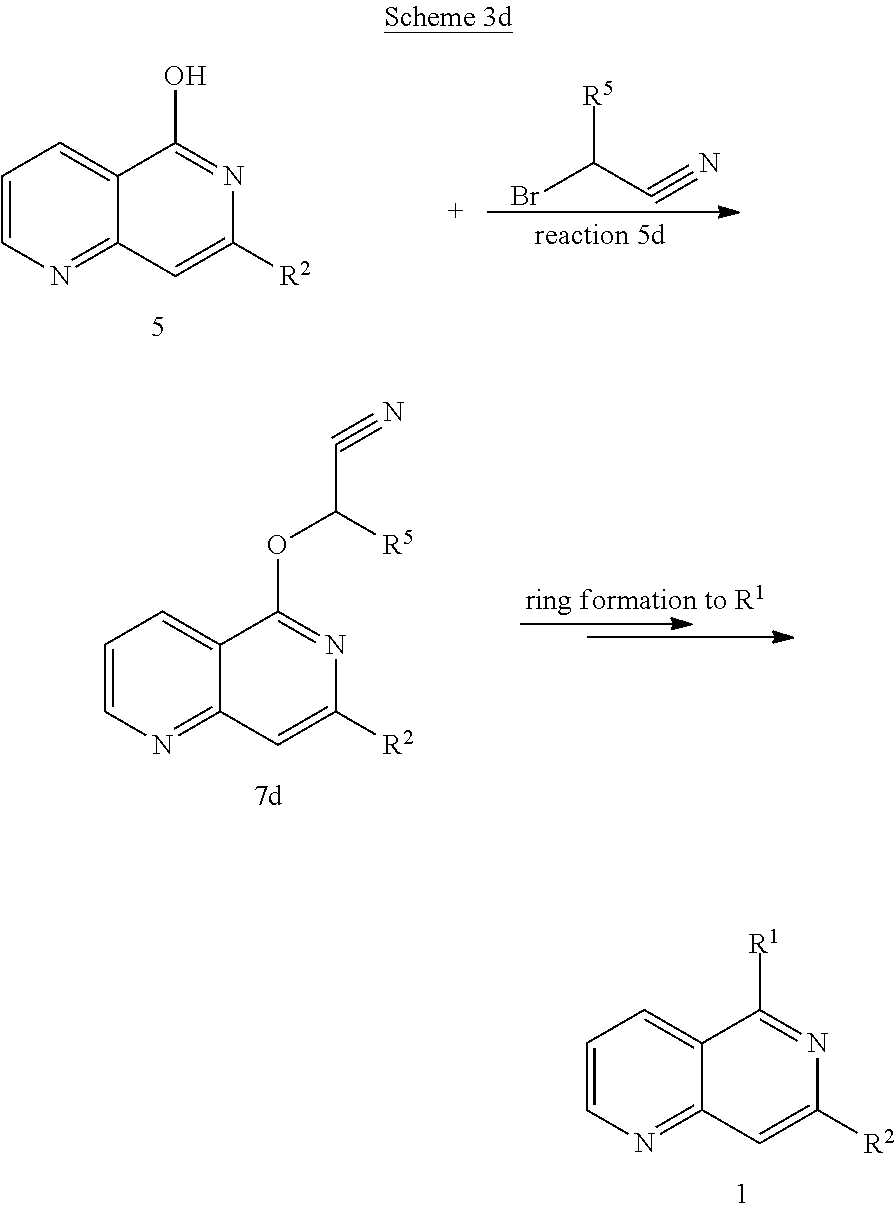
C1=CN=C2C(=C1)C([R1])=NC([R2])=C2.C1=CN=C2C(=C1)C(OC(C#N)[R5])=NC([R2])=C2.C1=CN=C2C(=C1)C(O)=NC([R2])=C2.BrC(C#N)[R5]
